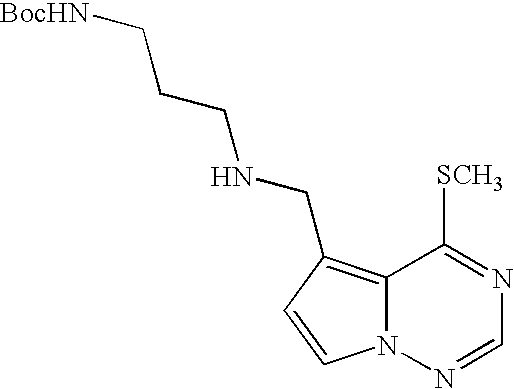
C1=CN2C(=C1CNCCC[BocHN])C([SCH3])=NC=N2
